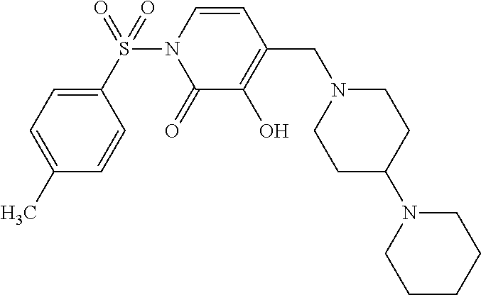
C1(S(N2C(=O)C(O)=C(CN3CCC(N4CCCCC4)CC3)C=C2)(=O)=O)=CC=C(C)C=C1
